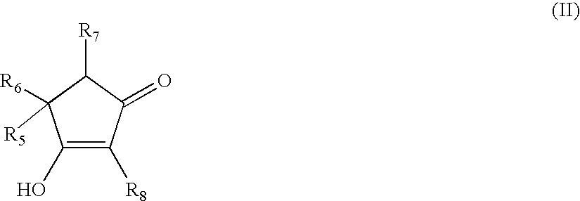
[R7]C1C([R6])([R5])C(O)=C([R8])C1=O
